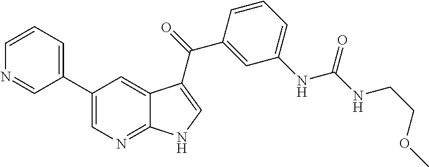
C1(C2=CN=C3C(=C2)C(C(C2=CC(NC(=O)NCCOC)=CC=C2)=O)=CN3)=CC=CN=C1
